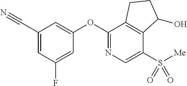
O(C1=NC=C(S([Me])(=O)=O)C2=C1CCC2O)C1=CC(C#N)=CC(F)=C1
